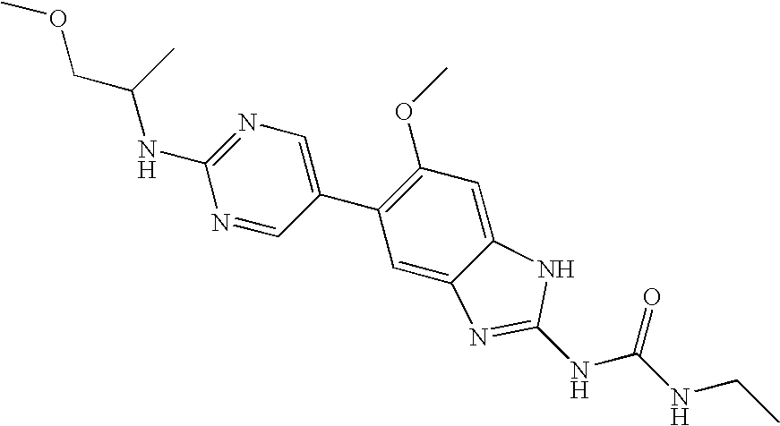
C1(NC(COC)C)=NC=C(C2=C(OC)C=C3C(=C2)N=C(NC(NCC)=O)N3)C=N1
